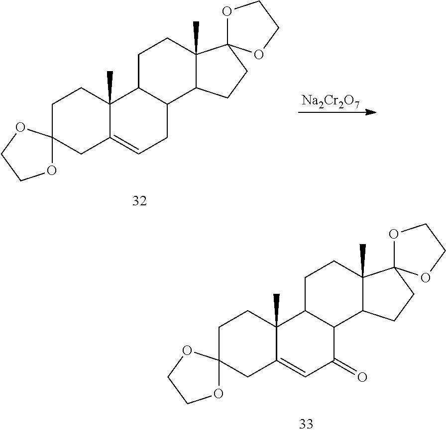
C1C2=CC(=O)C3C(C2(C)CCC12OCCO2)CCC1(C)C3CCC12OCCO2.C1C2=CCC3C(C2(C)CCC12OCCO2)CCC1(C)C3CCC12OCCO2.[Na2Cr2O7]
